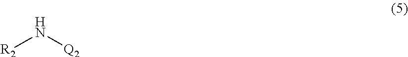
N([R2])[Q2]
